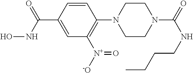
C1=CC(N2CCN(C(=O)NCCCC)CC2)=C([N+]([-O])=O)C=C1C(NO)=O
